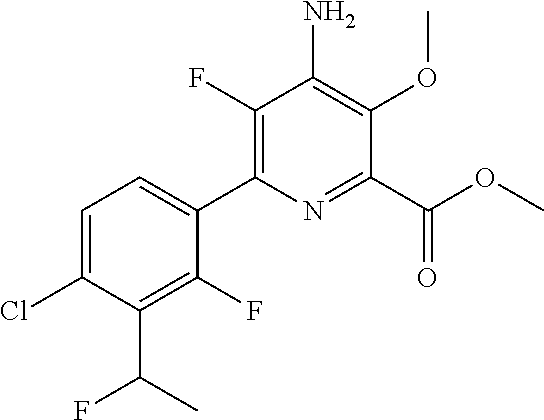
C1=C(Cl)C(C(C)F)=C(F)C(C2=C(F)C(N)=C(OC)C(C(OC)=O)=N2)=C1
